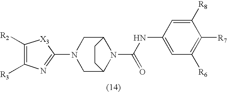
N1(C2=NC([R3])=C([R2])[X3]2)CC2CCC(C1)N2C(NC1=CC([R6])=C([R7])C([R8])=C1)=O
